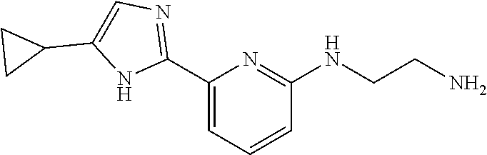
C1(C2=CC=CC(NCCN)=N2)=NC=C(C2CC2)N1
